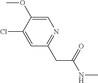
ClC1=CC(CC(NC)=O)=NC=C1OC
